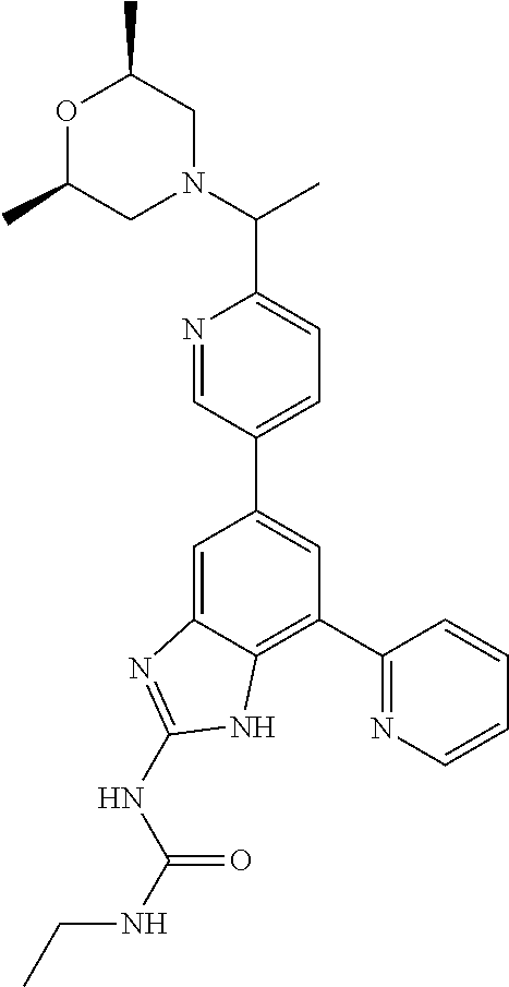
C1=C2C(=C(C3=NC=CC=C3)C=C1C1=CC=C(C(N3CC(C)OC(C)C3)C)N=C1)NC(NC(NCC)=O)=N2
